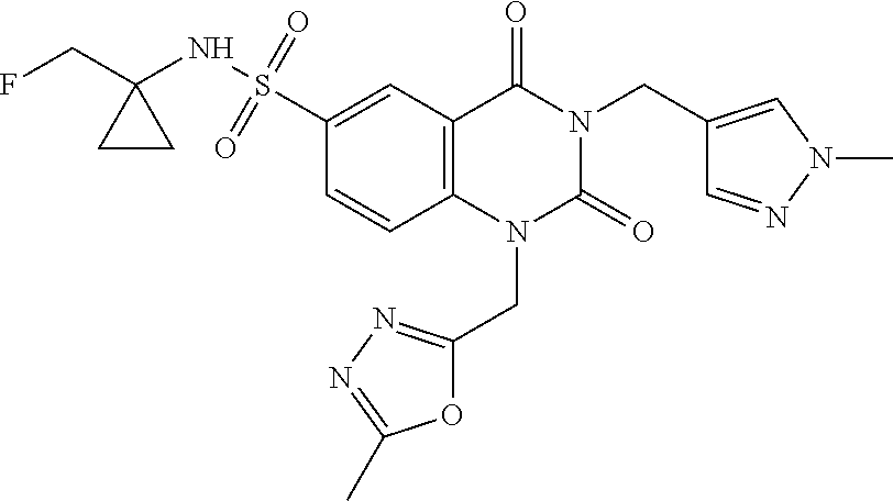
C1(S(=O)(=O)NC2(CF)CC2)=CC2=C(C=C1)N(CC1=NN=C(C)O1)C(=O)N(CC1=CN(C)N=C1)C2=O
